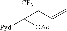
[CF3]C([OAc])([Pyd])CC=C
